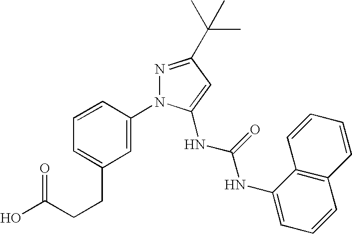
O=C(CCC1=CC=CC(N2N=C(C(C)(C)C)C=C2NC(=O)NC2=CC=CC3=C2C=CC=C3)=C1)O
